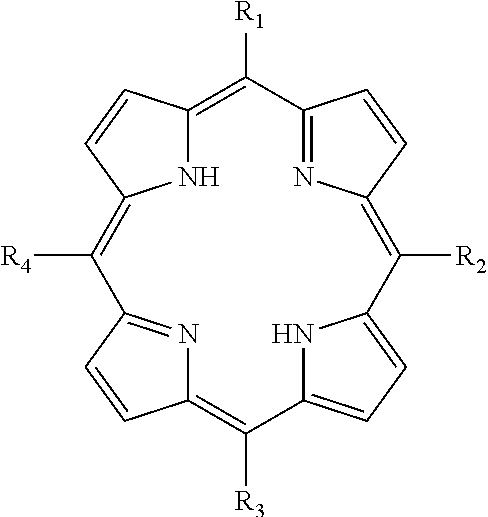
[R1]C1=C2NC(=C([R4])C3=NC(=C([R3])C4=CC=C(C([R2])=C5N=C1C=C5)N4)C=C3)C=C2
